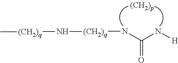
N(C(N[H])=O)[(CH2)q]N[(CH2)q]C
